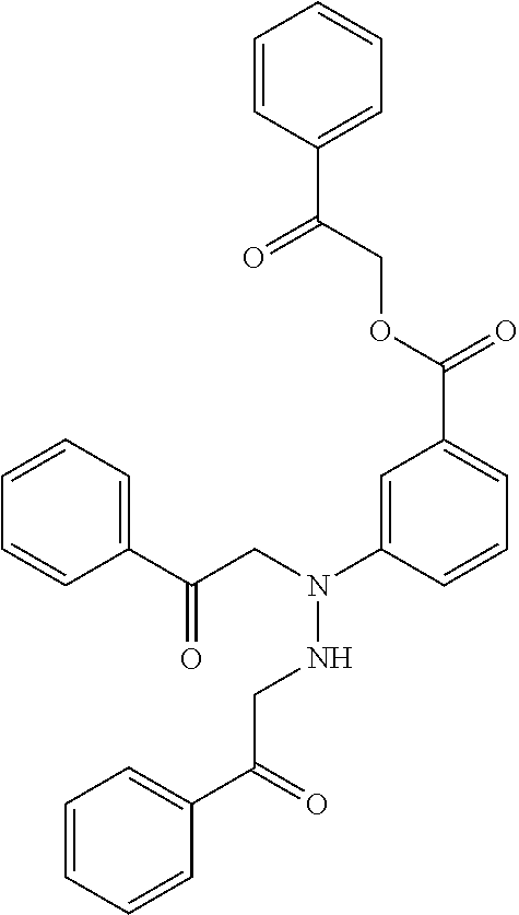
C(C1=CC=CC(N(CC(C2=CC=CC=C2)=O)NCC(=O)C2=CC=CC=C2)=C1)(=O)OCC(=O)C1=CC=CC=C1
